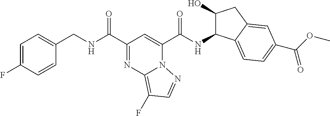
C1=C(F)C=CC(CNC(C2=NC3=C(F)C=NN3C(C(NC3C(O)CC4=CC(C(OC)=O)=CC=C34)=O)=C2)=O)=C1
